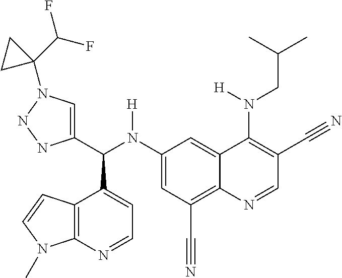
C1(N(C(C2=CN(C3(C(F)F)CC3)NN2)C2=CC=NC3=C2C=CN3C)[H])=CC(C#N)=C2C(=C1)C(N(CC(C)C)[H])=C(C#N)C=N2
